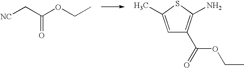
[NC]CC(OCC)=O.C1=C(C)SC(N)=C1C(OCC)=O
